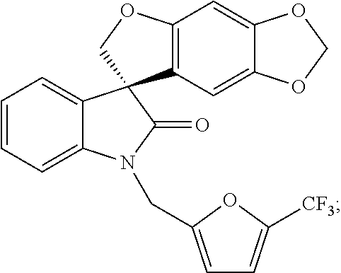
C12=C(C=C3C(=C1)OCO3)C1(CO2)C2=CC=CC=C2N(CC2=CC=C([CF3])O2)C1=O
